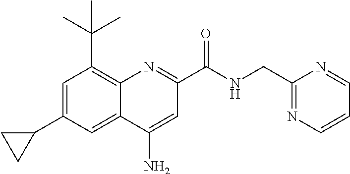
C1=C(C2CC2)C=C2C(=C1C(C)(C)C)N=C(C(=O)NCC1=NC=CC=N1)C=C2N
